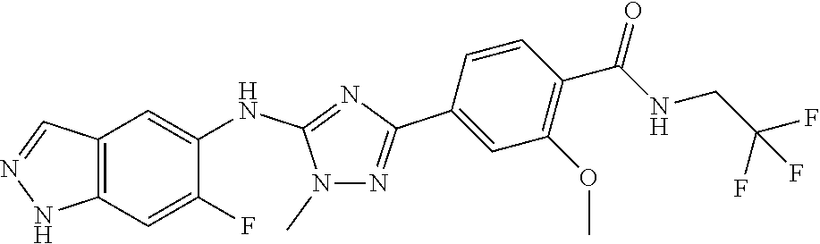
C12=C(C=C(F)C(NC3=NC(C4=CC(OC)=C(C(NCC(F)(F)F)=O)C=C4)=NN3C)=C1)NN=C2
